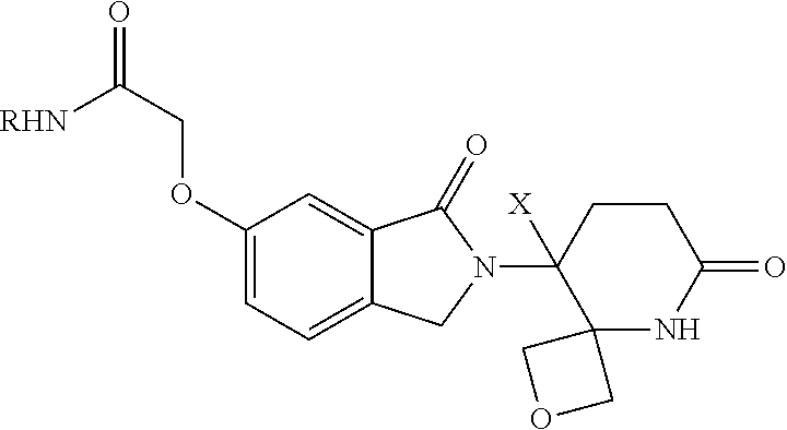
C1(OCC(=O)[RHN])=CC=C2C(=C1)C(=O)N(C1([X])C3(NC(=O)CC1)COC3)C2
